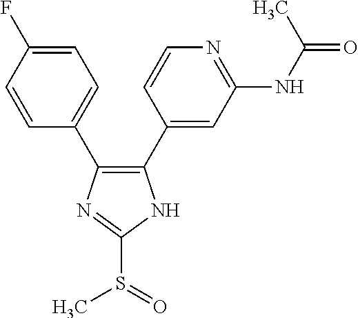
C1(C2=CC=C(F)C=C2)=C(C2=CC(NC(C)=O)=NC=C2)NC(S(=O)C)=N1
